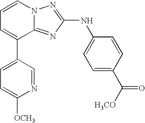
C1=CN2C(=NC(NC3=CC=C(C([H3CO])=O)C=C3)=N2)C(C2=CC=C([OCH3])N=C2)=C1
